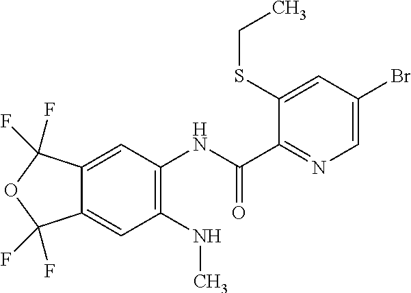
C1(NC)=C(NC(C2=NC=C(Br)C=C2SCC)=O)C=C2C(=C1)C(F)(F)OC2(F)F
